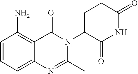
C1=CC=C2C(=C1N)C(=O)N(C1C(=O)NC(=O)CC1)C(C)=N2
